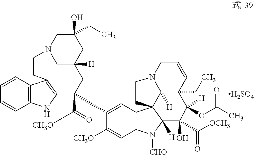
C1=CC2=C(C=C1)NC1=C2CCN2CC([H])(CC1(C(=O)[CH3O])C1=CC3=C(C=C1[CH3O])N([CHO])C1([H])C34C3([H])C(CC)(C(OC(C)=O)([H])C1(C(=O)[OCH3])O)C=CCN3CC4)CC(O)(CC)C2.[H2SO4]
